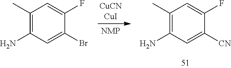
C1(C)=C(N)C=C(Br)C(F)=C1.C1(C)=C(N)C=C([CN])C(F)=C1
